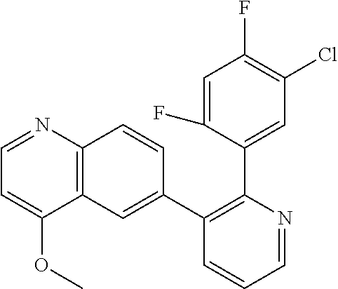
C1=C(F)C(C2=C(C3=CC4=C(C=C3)N=CC=C4OC)C=CC=N2)=CC(Cl)=C1F
